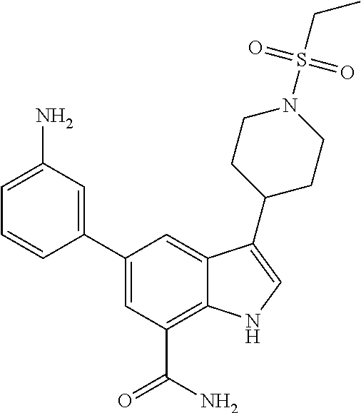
C1(C2=CC(N)=CC=C2)=CC(C(N)=O)=C2C(=C1)C(C1CCN(S(CC)(=O)=O)CC1)=CN2
